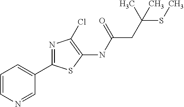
C1(C2=NC(Cl)=C(NC(=O)CC(SC)(C)C)S2)=CC=CN=C1
